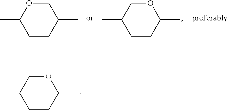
CC1CCC(C)OC1.CC1CCC(C)OC1.CC1CCC(C)CO1
